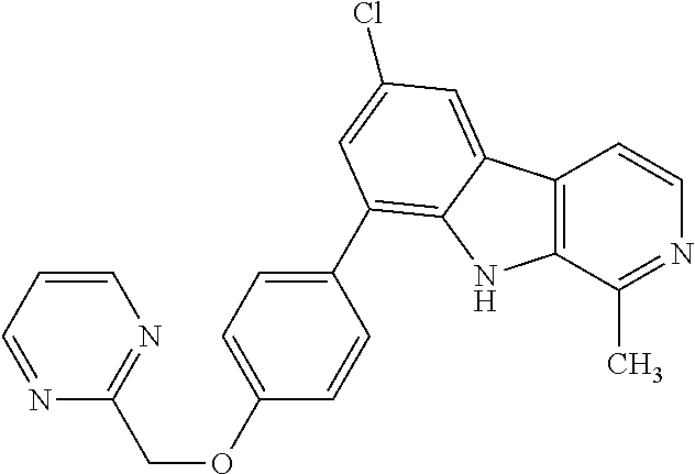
C12=C(C(C)=NC=C1)NC1=C(C3=CC=C(OCC4=NC=CC=N4)C=C3)C=C(Cl)C=C21
